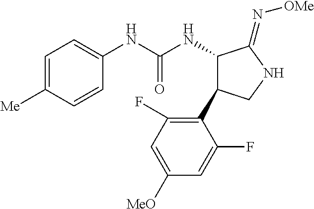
C1(NC(NC2C(C3=C(F)C=C([OMe])C=C3F)CNC2=N[OMe])=O)=CC=C([Me])C=C1
